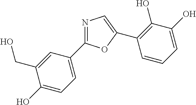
C1(O)=CC=C(C2=NC=C(C3=C(O)C(O)=CC=C3)O2)C=C1CO
